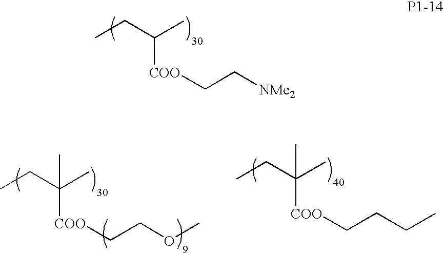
CCC(C)[COO]CC[NMe2].CCC(C)([COO]CCOC)C.CCC(C)([COO]CCCC)C
